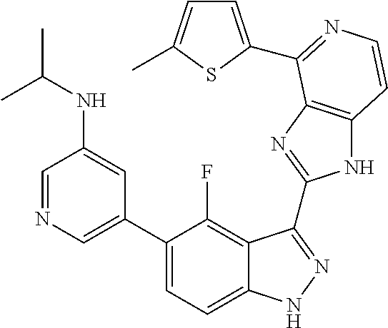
C1=C(C2=CC=C3C(=C2F)C(C2=NC4=C(N2)C=CN=C4C2=CC=C(C)S2)=NN3)C=C(NC(C)C)C=N1
